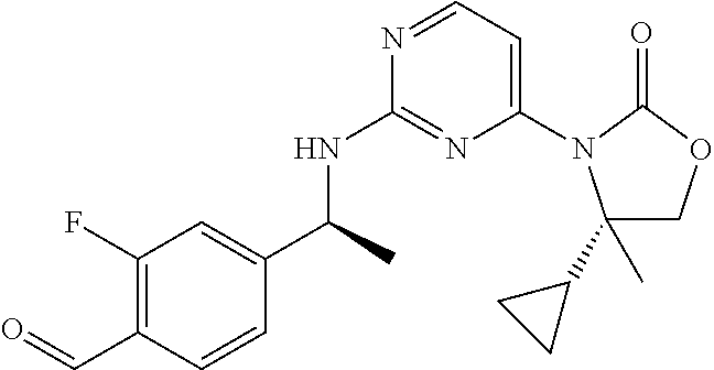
N(C1=NC(N2C(C3CC3)(C)COC2=O)=CC=N1)C(C1=CC(F)=C(C=O)C=C1)C
